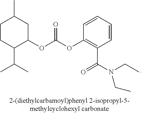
C1CC(C(C)C)C(OC(OC2=C(C(=O)N(CC)CC)C=CC=C2)=O)CC1C
